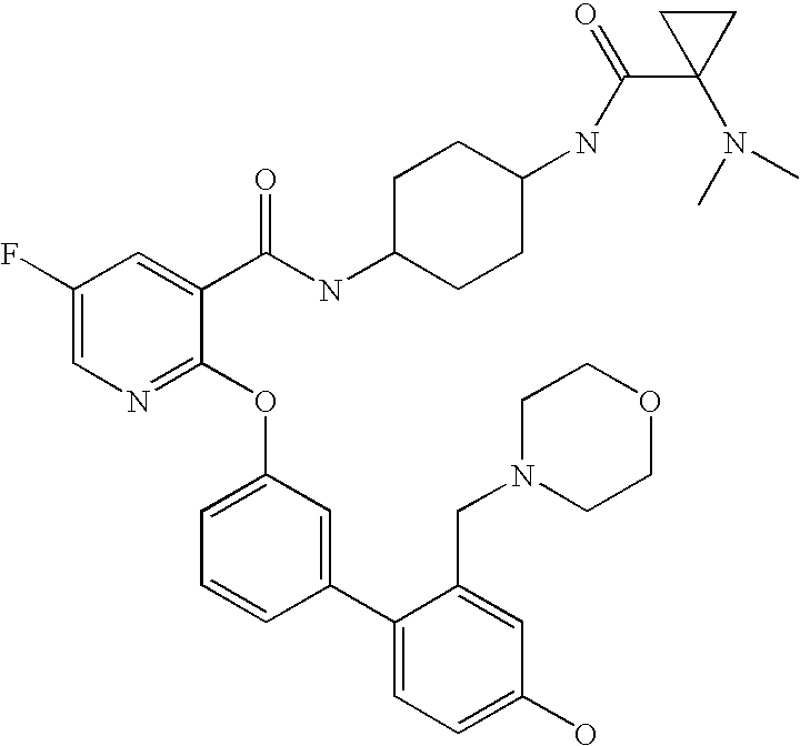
C1(F)=CN=C(OC2=CC=CC(C3=CC=C(O)C=C3CN3CCOCC3)=C2)C(C(NC2CCC(NC(=O)C3(N(C)C)CC3)CC2)=O)=C1
